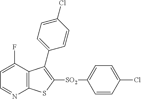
C1=C(F)C2=C(N=C1)SC([SO2]C1=CC=C(Cl)C=C1)=C2C1=CC=C(Cl)C=C1
